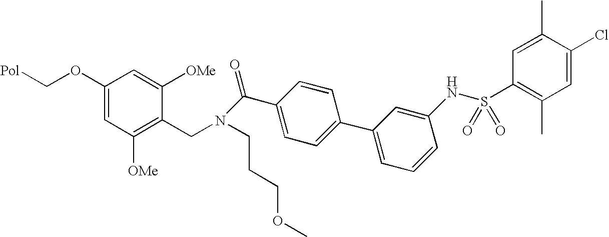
[Pol]COC1=CC([OMe])=C(CN(CCCOC)C(C2=CC=C(C3=CC=CC(NS(C4=C(C)C=C(Cl)C(C)=C4)(=O)=O)=C3)C=C2)=O)C([OMe])=C1
